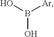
OB([Ar])O
